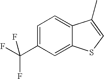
C12=CC=C(C(F)(F)F)C=C1SC=C2C
